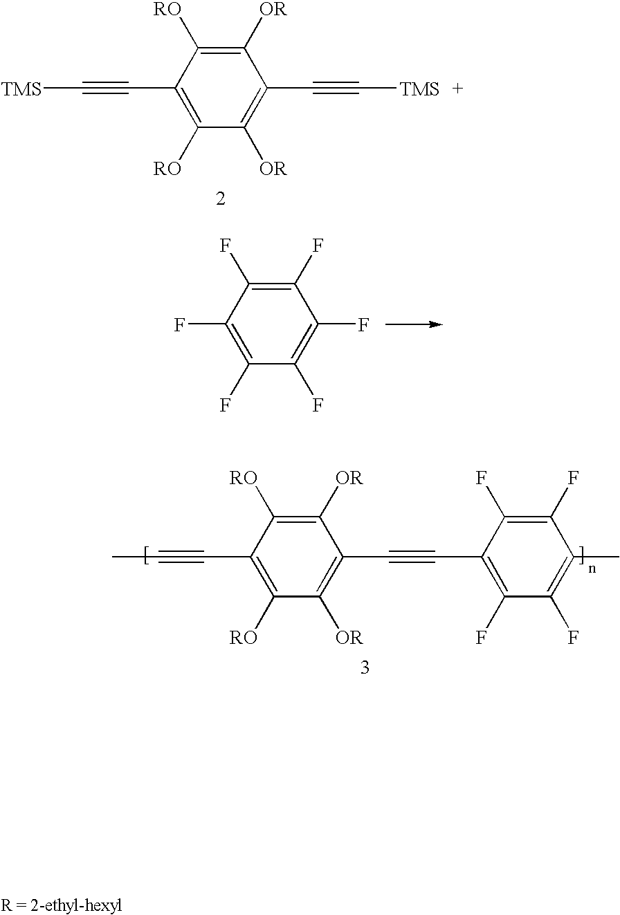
C(#CC1=C([RO])C([OR])=C(C#C[TMS])C([OR])=C1[RO])[TMS].FC1=C(F)C(F)=C(F)C(F)=C1F.C(#CC1=C([RO])C([OR])=C(C#CC2=C(F)C(F)=C(C)C(F)=C2F)C([OR])=C1[RO])C
